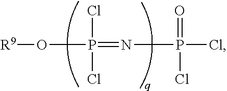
O=P(Cl)(Cl)N=P(Cl)(O[R9])Cl
